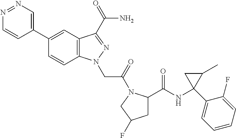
N1=NC=C(C2=CC3=C(C=C2)N(CC(=O)N2C(C(NC4(C5=CC=CC=C5F)C(C)C4)=O)CC(F)C2)N=C3C(N)=O)C=C1
